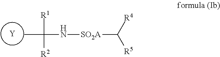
[Y].[R1]C(C)(N[SO2A]C([R5])[R4])[R2]
